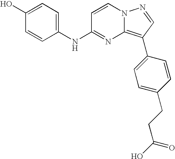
C1(O)=CC=C(NC2=NC3=C(C4=CC=C(CCC(O)=O)C=C4)C=NN3C=C2)C=C1
